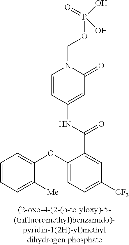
P(OCN1C=CC(NC(C2=CC([CF3])=CC=C2OC2=CC=CC=C2[Me])=O)=CC1=O)(O)(O)=O
